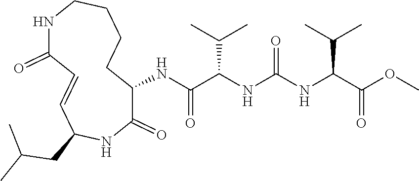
C1(=O)C(NC(C(NC(NC(C(OC)=O)C(C)C)=O)C(C)C)=O)CCCCNC(=O)C=CC(CC(C)C)N1
